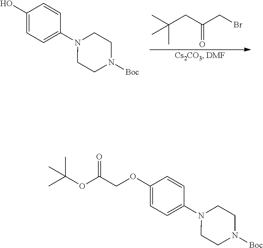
C1(O)=CC=C(N2CCN([Boc])CC2)C=C1.CC(CC(CBr)=O)(C)C.C1(OCC(OC(C)(C)C)=O)=CC=C(N2CCN([Boc])CC2)C=C1
